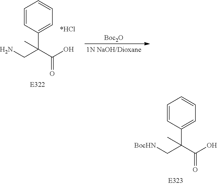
[BocHN]CC(C1=CC=CC=C1)(C(=O)O)C.NCC(C1=CC=CC=C1)(C(=O)O)C.[Boc2O]
